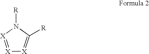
[X]1=[X]N([R])C([R])=[X]1
